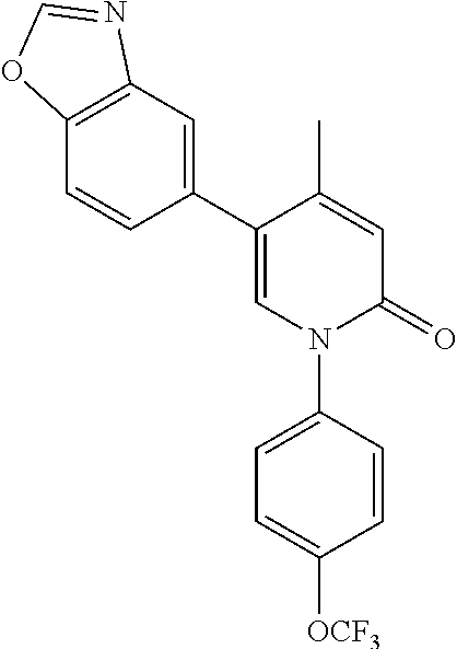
C1=C(C)C(C2=CC3=C(C=C2)OC=N3)=CN(C2=CC=C([OCF3])C=C2)C1=O
